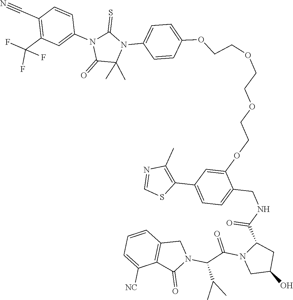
C1=CC2=C(C([NC])=C1)C(=O)N(C(C(C)C)C(N1CC(O)CC1C(NCC1=CC=C(C3=C(C)N=CS3)C=C1OCCOCCOCCOC1=CC=C(N3C(=S)N(C4=CC(C(F)(F)F)=C(C#N)C=C4)C(=O)C3(C)C)C=C1)=O)=O)C2
